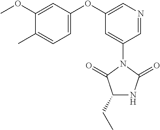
C1(CC)NC(=O)N(C2=CC(OC3=CC=C(C)C(OC)=C3)=CN=C2)C1=O
